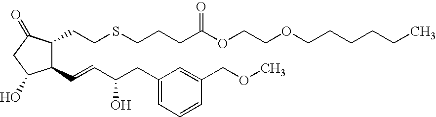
C1(C=CC(CC2=CC=CC(COC)=C2)O)C(CCSCCCC(OCCOCCCCCC)=O)C(=O)CC1O
